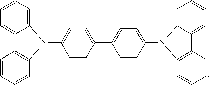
C12=CC=CC=C1C1=C(C=CC=C1)N2C1=CC=C(C2=CC=C(N3C4=CC=CC=C4C4=C3C=CC=C4)C=C2)C=C1
